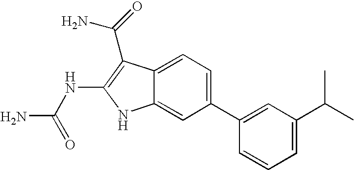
C1(C2=CC(C(C)C)=CC=C2)=CC=C2C(=C1)NC(NC(N)=O)=C2C(N)=O
